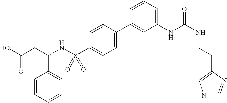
C1=CC=CC=C1C(CC(O)=O)NS(C1=CC=C(C2=CC(NC(=O)NCCC3=CNC=N3)=CC=C2)C=C1)(=O)=O
